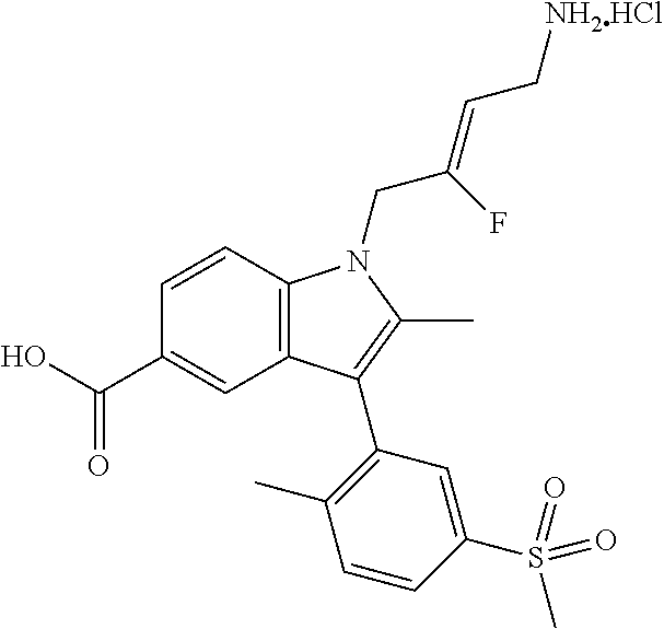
OC(C1=CC2=C(C=C1)N(CC(=CC[NH2HCl])F)C(C)=C2C1=C(C)C=CC(S(C)(=O)=O)=C1)=O
